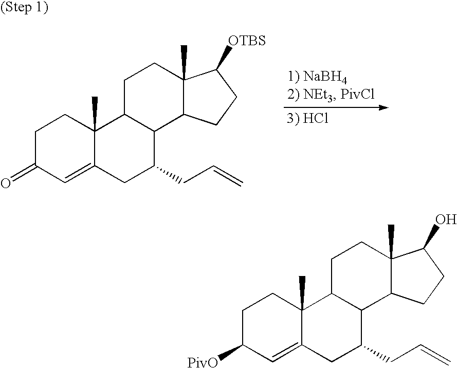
C1C(=O)C=C2C(C)(C1)C1C(C(CC=C)C2)C2C(C)(CC1)C([OTBS])CC2.C1C([PivO])C=C2C(C)(C1)C1C(C(CC=C)C2)C2C(C)(CC1)C(O)CC2
